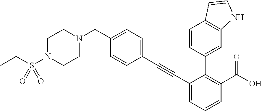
C1(C#CC2=CC=C(CN3CCN(S(CC)(=O)=O)CC3)C=C2)=CC=CC(C(O)=O)=C1C1=CC2=C(C=C1)C=CN2
